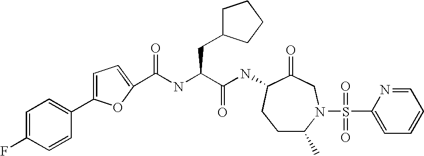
C1C(C)N(S(C2=CC=CC=N2)(=O)=O)CC(=O)C(NC(C(NC(=O)C2=CC=C(C3=CC=C(F)C=C3)O2)CC2CCCC2)=O)C1
